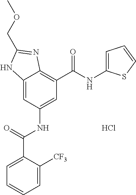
Cl.C12=CC(NC(C3=CC=CC=C3[CF3])=O)=CC(C(NC3=CC=CS3)=O)=C1N=C(COC)N2
